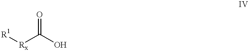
[R1][Rx]C(O)=O
